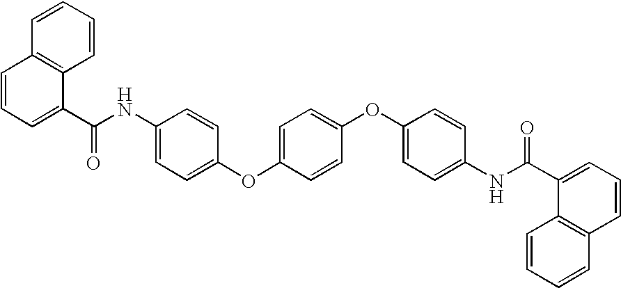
C1=CC=C(C(NC2=CC=C(OC3=CC=C(OC4=CC=C(NC(C5=CC=CC6=C5C=CC=C6)=O)C=C4)C=C3)C=C2)=O)C2=C1C=CC=C2
